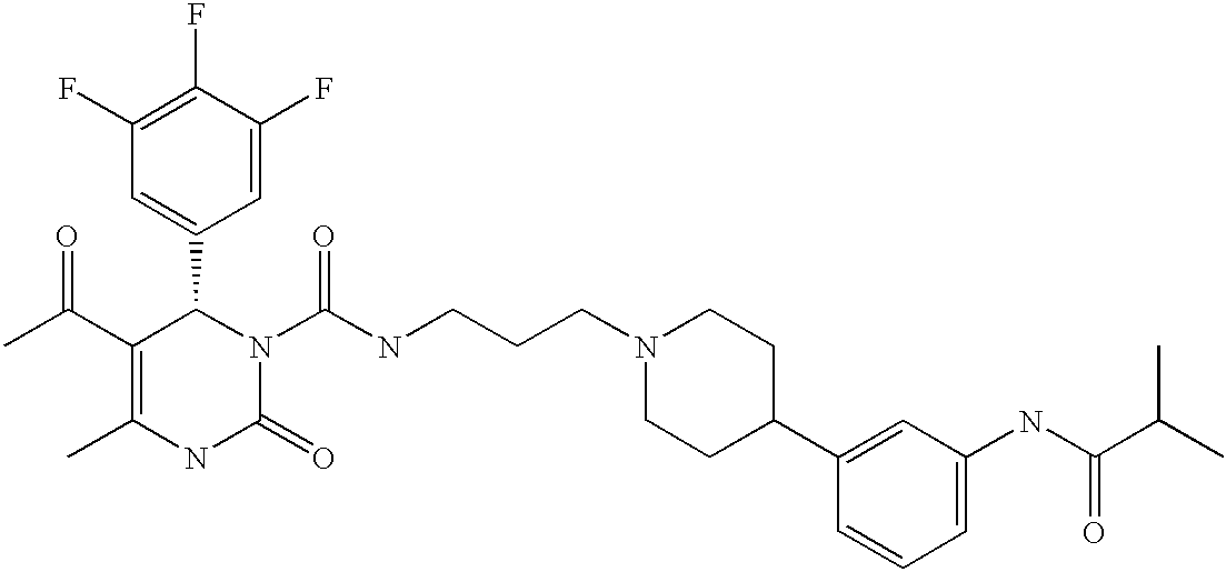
C1(F)=C(F)C=C(C2C(C(C)=O)=C(C)NC(=O)N2C(=O)NCCCN2CCC(C3=CC(NC(C(C)C)=O)=CC=C3)CC2)C=C1F
